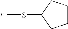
C1(SC)CCCC1
